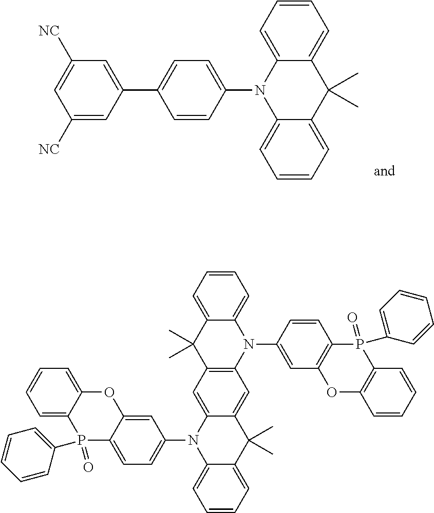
C1(C2=CC=C(N3C4=CC=CC=C4C(C)(C)C4=CC=CC=C34)C=C2)=CC([NC])=CC([NC])=C1.C12=CC=CC=C1P(C1=CC=CC=C1)(=O)C1=CC=C(N3C4=CC=CC=C4C(C)(C)C4=CC5=C(C=C34)C(C)(C)C3=CC=CC=C3N5C3=CC4=C(C=C3)P(=O)(C3=CC=CC=C3)C3=C(O4)C=CC=C3)C=C1O2
